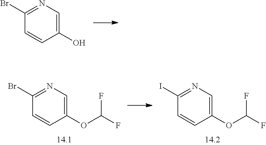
C1(O)=CN=C(Br)C=C1.C1(OC(F)F)=CN=C(Br)C=C1.C1(OC(F)F)=CN=C(I)C=C1
